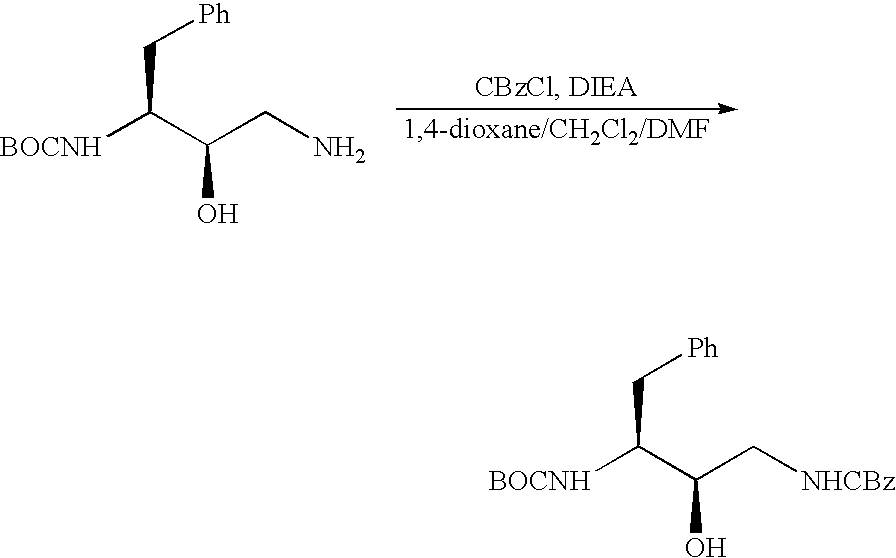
[BOCNH]C(C(CN)O)C[Ph].[BOCNH]C(C(C[NHCBz])O)C[Ph]
